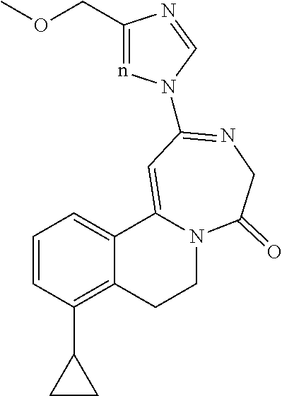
C1=CC(C2CC2)=C2C(=C1)C1=CC(N3n=C(COC)N=C3)=NCC(=O)N1CC2
